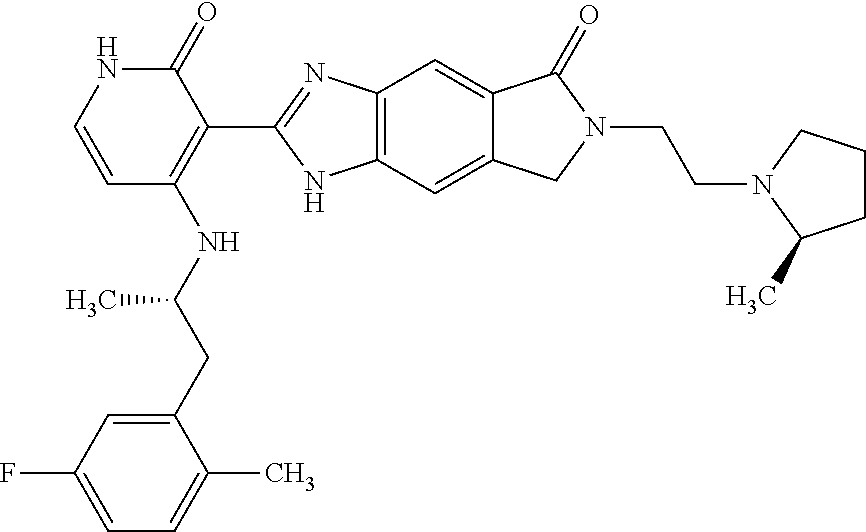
C12=C(C=C3C(=C1)C(=O)N(CCN1C(C)CCC1)C3)NC(C1=C(NC(CC3=CC(F)=CC=C3C)C)C=CNC1=O)=N2
